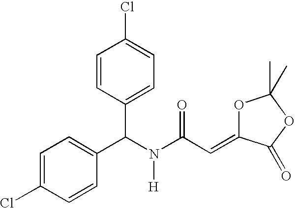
C1=C(Cl)C=CC(C(N(C(C=C2OC(C)(C)OC2=O)=O)[H])C2=CC=C(Cl)C=C2)=C1
